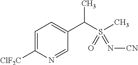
C1=C([ClF2C])N=CC(C(S(C)(=O)=N[CN])C)=C1
